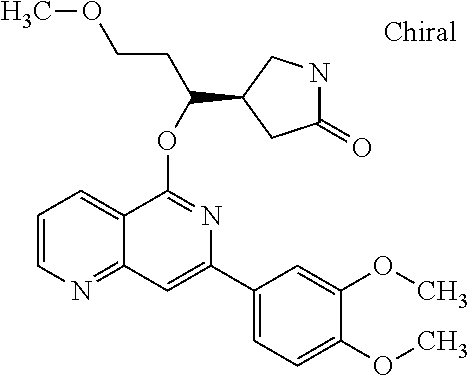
C(C(OC1=NC(C2=CC=C(OC)C(OC)=C2)=CC2=NC=CC=C12)C1CC(=O)NC1)COC
